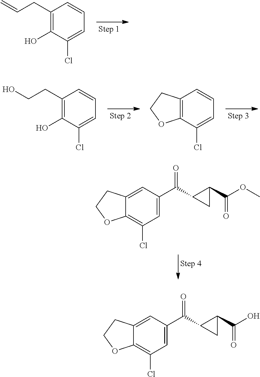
C1(CC=C)=C(O)C(Cl)=CC=C1.C1(CCO)=C(O)C(Cl)=CC=C1.C12=C(C(Cl)=CC=C1)OCC2.C12=CC(C(=O)C3C(C(=O)OC)C3)=CC(Cl)=C1OCC2.C12=CC(C(=O)C3C(C(=O)O)C3)=CC(Cl)=C1OCC2
